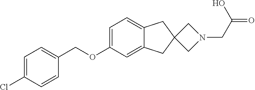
C1=C(Cl)C=CC(COC2=CC=C3C(=C2)CC2(C3)CN(CC(=O)O)C2)=C1
